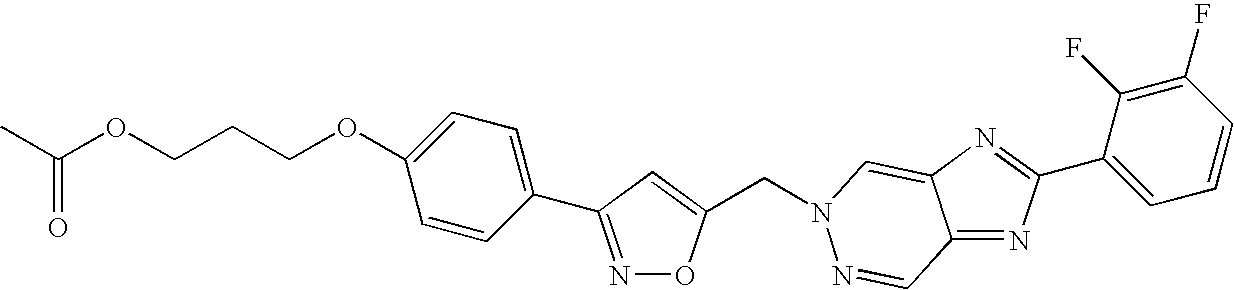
N1=C(C2=CC=C(OCCCOC(C)=O)C=C2)C=C(CN2C=C3C(=NC(C4=CC=CC(F)=C4F)=N3)C=N2)O1
